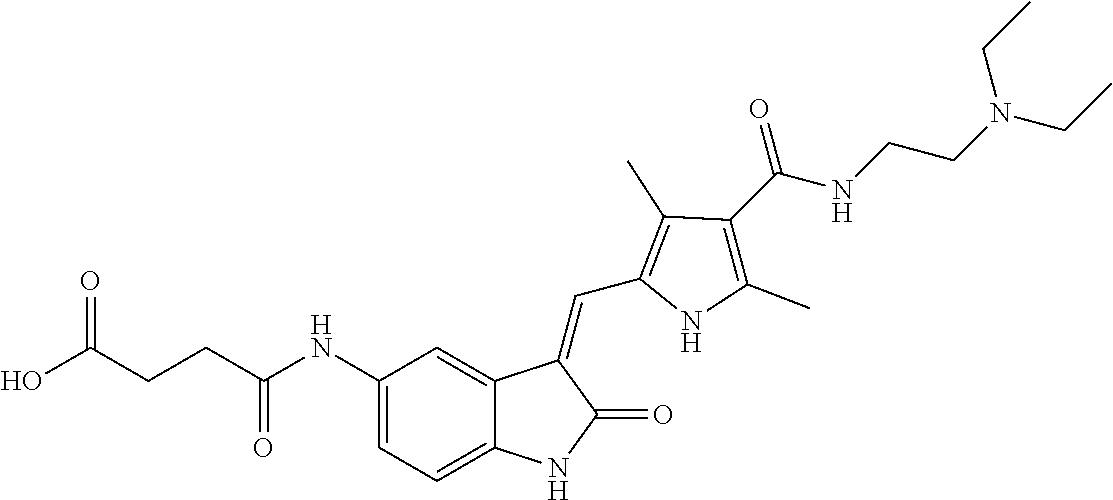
C1=C2C(=CC(NC(CCC(O)=O)=O)=C1)C(=CC1=C(C)C(C(=O)NCCN(CC)CC)=C(C)N1)C(=O)N2
